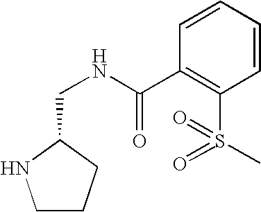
C1CCC(CNC(C2=C(S(C)(=O)=O)C=CC=C2)=O)N1
